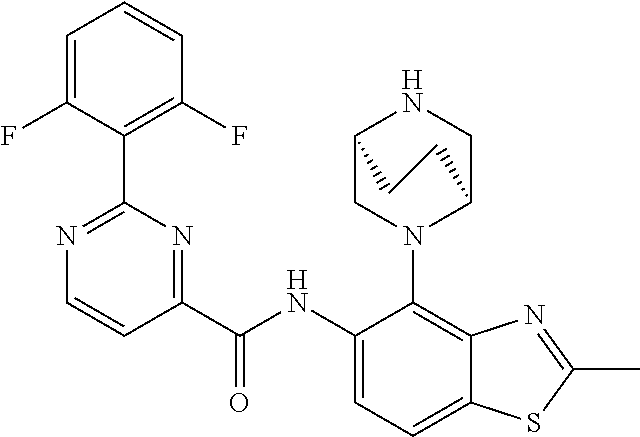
C1(F)=C(C2=NC=CC(C(NC3=CC=C4C(=C3N3C5CNC(C3)CC5)N=C(C)S4)=O)=N2)C(F)=CC=C1
